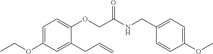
C1=C(OCC)C=C(CC=C)C(OCC(NCC2=CC=C(OC)C=C2)=O)=C1
